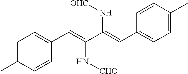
C1=C(C)C=CC(C=C(C(=CC2=CC=C(C)C=C2)N[OHC])N[CHO])=C1
